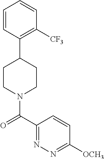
C1=CC(C2CCN(C(=O)C3=NN=C([OCH3])C=C3)CC2)=C([CF3])C=C1
